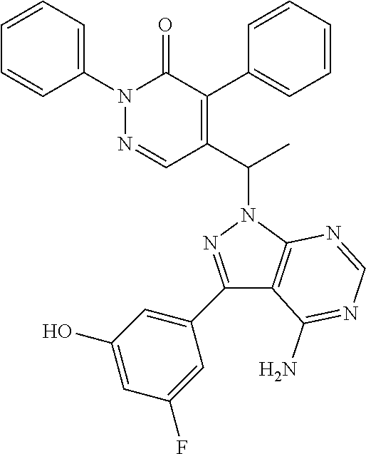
C1(N2N=CC(C(C)N3N=C(C4=CC(O)=CC(F)=C4)C4=C3N=CN=C4N)=C(C3=CC=CC=C3)C2=O)=CC=CC=C1
